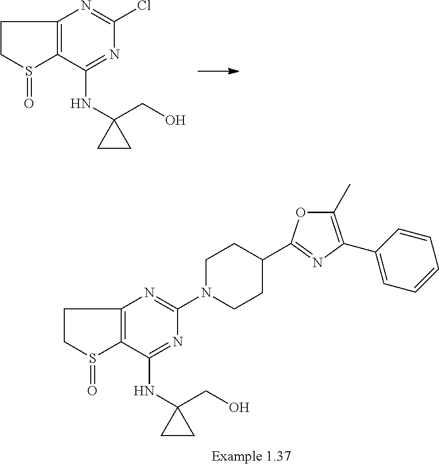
C1CS(=O)C2=C1N=C(Cl)N=C2NC1(CO)CC1.C1CS(=O)C2=C1N=C(N1CCC(C3=NC(C4=CC=CC=C4)=C(C)O3)CC1)N=C2NC1(CO)CC1
